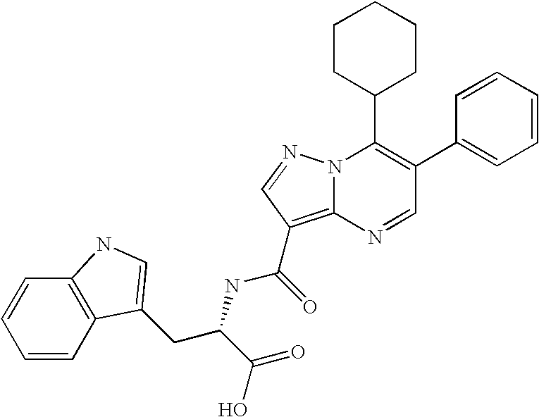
N1=CC(C2=CC=CC=C2)=C(C2CCCCC2)N2C1=C(C(NC(C(O)=O)CC1=CNC3=C1C=CC=C3)=O)C=N2
